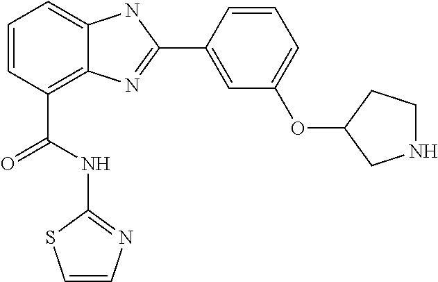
C1=CC(C(NC2=NC=CS2)=O)=C2C(=C1)NC(C1=CC(OC3CNCC3)=CC=C1)=N2
